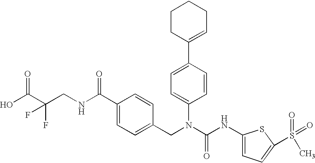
OC(C(CNC(C1=CC=C(CN(C(NC2=CC=C(S(=O)(C)=O)S2)=O)C2=CC=C(C3=CCCCC3)C=C2)C=C1)=O)(F)F)=O
